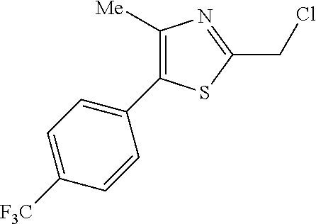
C1([Me])=C(C2=CC=C([F3C])C=C2)SC(CCl)=N1
